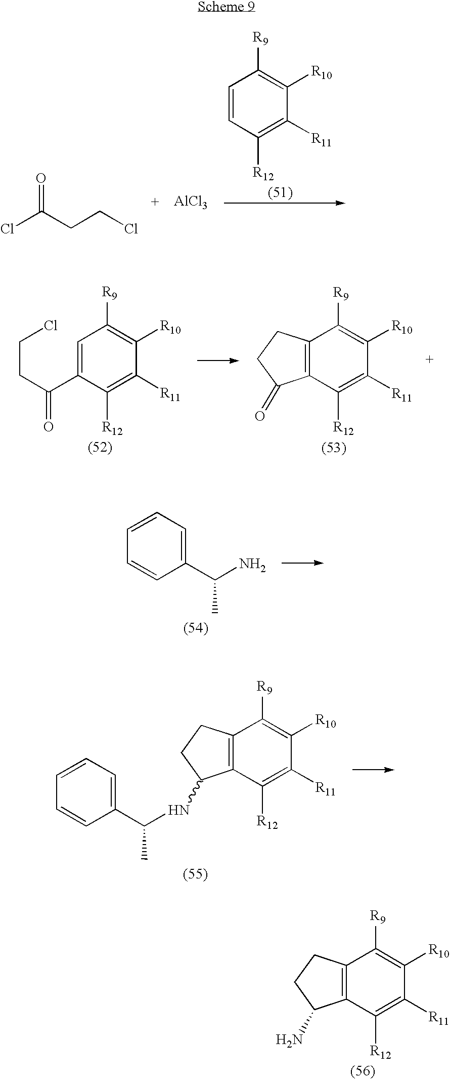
ClC(CCCl)=O.[AlCl3].C1=CC([R12])=C([R11])C([R10])=C1[R9].C1=C(C(=O)CCCl)C([R12])=C([R11])C([R10])=C1[R9].C12=C(C([R12])=C([R11])C([R10])=C1[R9])C(=O)CC2.C1=CC=C(C(N)C)C=C1.C12=C(C([R12])=C([R11])C([R10])=C1[R9])C(NC(C1=CC=CC=C1)C)CC2.C12=C(C([R12])=C([R11])C([R10])=C1[R9])C(N)CC2
